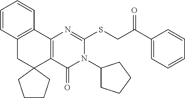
C12=C(C3=C(CC14CCCC4)C=CC=C3)N=C(SCC(C1=CC=CC=C1)=O)N(C1CCCC1)C2=O
